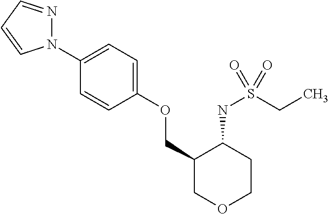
N1(C2=CC=C(OCC3COCCC3NS(CC)(=O)=O)C=C2)N=CC=C1
